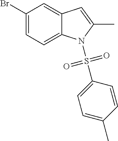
BrC1=CC=C2C(=C1)C=C(C)N2S(C1=CC=C(C)C=C1)(=O)=O
